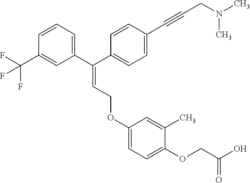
C(=C(C1=CC=CC(C(F)(F)F)=C1)C1=CC=C(C#CCN(C)C)C=C1)COC1=CC=C(OCC(O)=O)C(C)=C1
